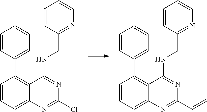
C1=CC=C2C(=C1C1=CC=CC=C1)C(NCC1=NC=CC=C1)=NC(Cl)=N2.C1=CC=C2C(=C1C1=CC=CC=C1)C(NCC1=NC=CC=C1)=NC(C=C)=N2
